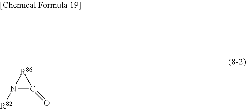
N1([R82])C(=O)[R86]1
